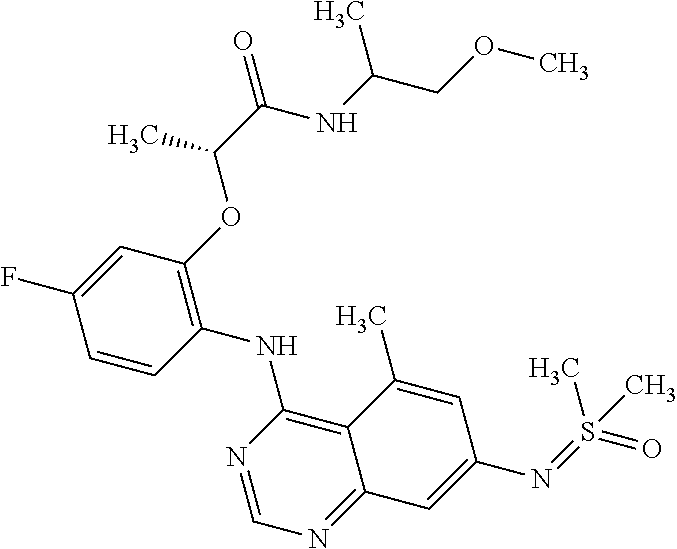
C1=CC(NC2=C3C(=NC=N2)C=C(N=S(=O)(C)C)C=C3C)=C(OC(C(=O)NC(COC)C)C)C=C1F
